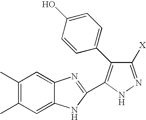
C1(C)=C(C)C=C2C(=C1)N=C(C1=C(C3=CC=C(O)C=C3)C([X])=NN1)N2
